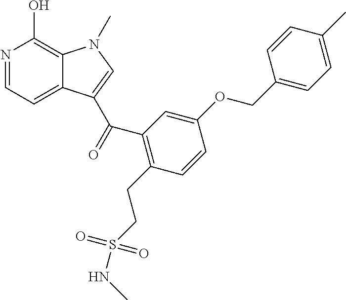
N1=CC=C2C(=C1O)N(C)C=C2C(=O)C1=C(CCS(NC)(=O)=O)C=CC(OCC2=CC=C(C)C=C2)=C1
